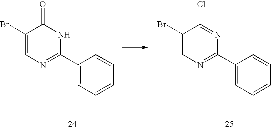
C1(Br)=CN=C(C2=CC=CC=C2)N=C1Cl.C1(Br)=CN=C(C2=CC=CC=C2)NC1=O
